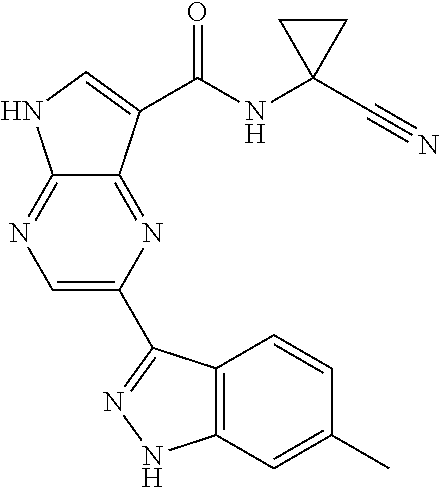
C1=C(C2=NNC3=C2C=CC(C)=C3)N=C2C(=N1)NC=C2C(NC1(C#N)CC1)=O
